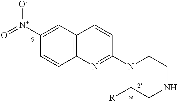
C1([N+](=O)[O-])=CC2=C(C=C1)N=C(N1C([R])CNCC1)C=C2
